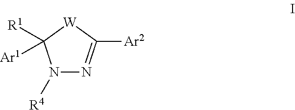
N1([R4])N=C([Ar2])[W]C1([R1])[Ar1]
